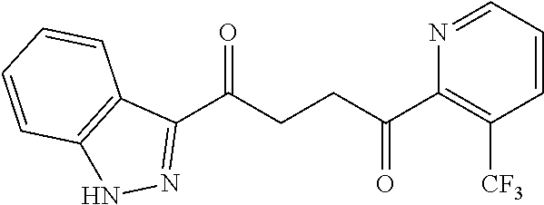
C1(C(CCC(C2=C([CF3])C=CC=N2)=O)=O)=NNC2=C1C=CC=C2
